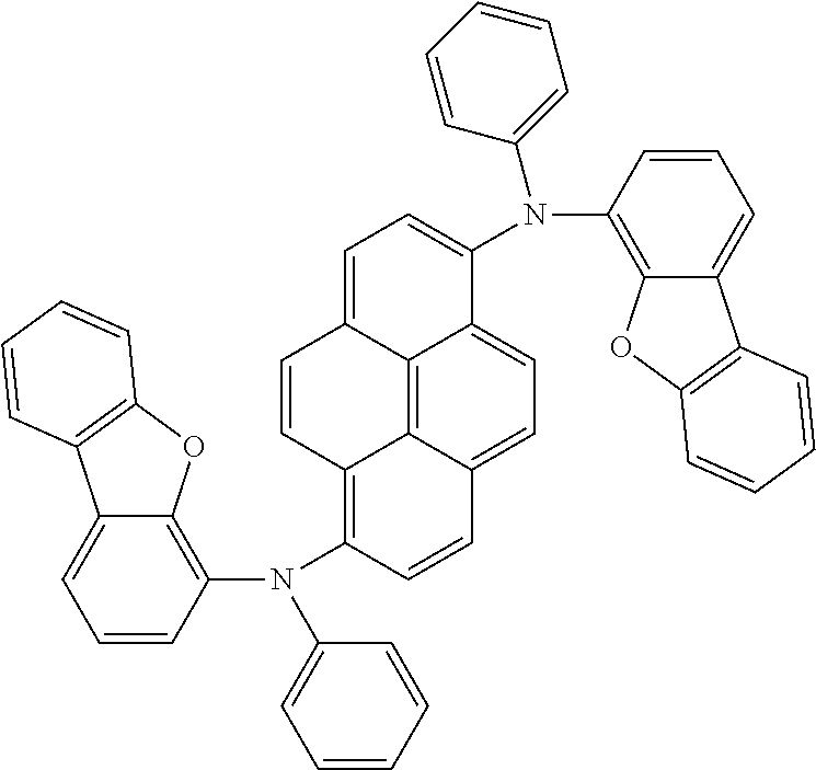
C12=CC=CC(N(C3=CC=CC=C3)C3=C4C5=C6C(=CC=C5C=C3)C(N(C3=C5C(=CC=C3)C3=C(O5)C=CC=C3)C3=CC=CC=C3)=CC=C6C=C4)=C1OC1=C2C=CC=C1
